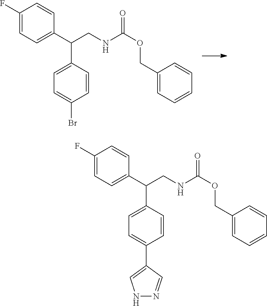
C1(F)=CC=C(C(CNC(OCC2=CC=CC=C2)=O)C2=CC=C(Br)C=C2)C=C1.C1(F)=CC=C(C(CNC(OCC2=CC=CC=C2)=O)C2=CC=C(C3=CNN=C3)C=C2)C=C1
